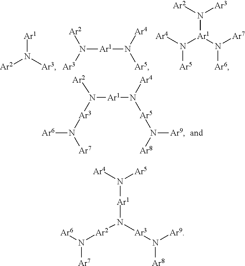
[Ar2]N([Ar1]N([Ar4])[Ar5]N([Ar8])[Ar9])[Ar3]N([Ar6])[Ar7].[Ar1]N([Ar3])[Ar2].[Ar2]N([Ar1]N([Ar5])[Ar4])[Ar3].N([Ar1](N([Ar7])[Ar6])N([Ar4])[Ar5])([Ar2])[Ar3].[Ar1](N([Ar3]N([Ar9])[Ar8])[Ar2]N([Ar6])[Ar7])N([Ar4])[Ar5]
